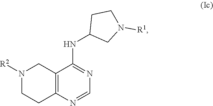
C12=C(N=CN=C1NC1CN([R1])CC1)CCN([R2])C2
